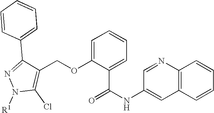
N1([R1])C(Cl)=C(COC2=CC=CC=C2C(NC2=CC3=C(N=C2)C=CC=C3)=O)C(C2=CC=CC=C2)=N1
